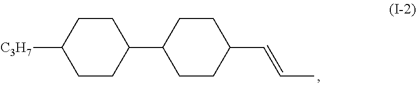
[C3H7]C1CCC(C2CCC(C=CC)CC2)CC1
